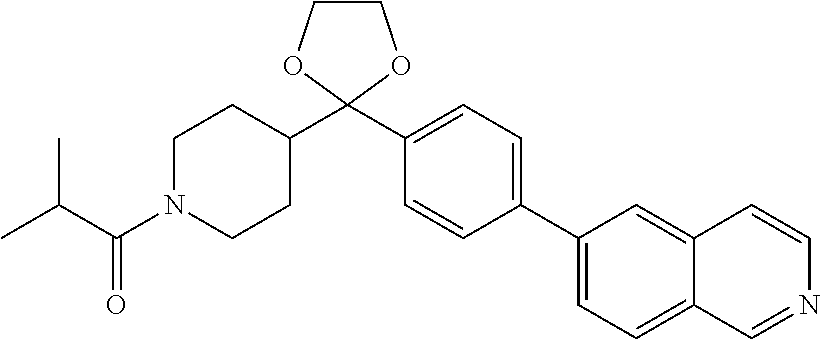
C1(C2=CC=C3C(=C2)C=CN=C3)=CC=C(C2(C3CCN(C(C(C)C)=O)CC3)OCCO2)C=C1
